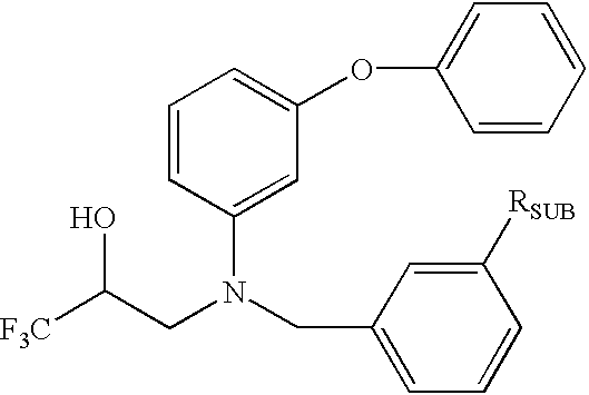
C1=CC(N(CC2=CC=CC([RSUB])=C2)CC([F3C])O)=CC(OC2=CC=CC=C2)=C1
